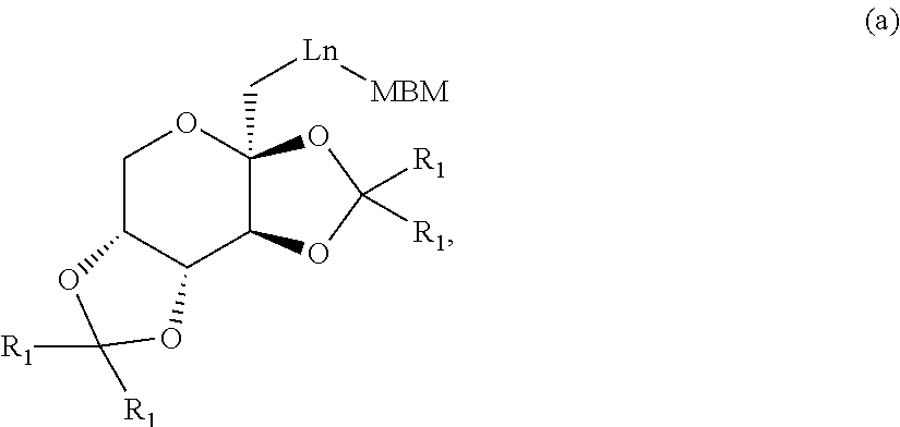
C1C2C(C3C(C[Ln][MBM])(O1)OC([R1])([R1])O3)OC([R1])([R1])O2
